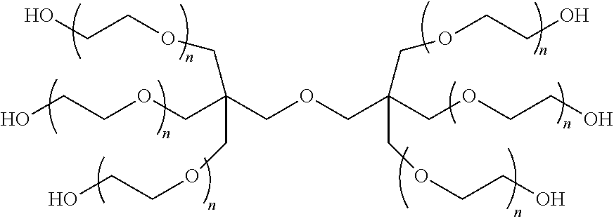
OCCOCC(COCC(COCCO)(COCCO)COCCO)(COCCO)COCCO
